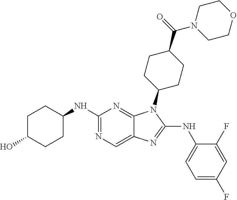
N1=C(NC2CCC(O)CC2)N=C2C(=C1)N=C(NC1=CC=C(F)C=C1F)N2C1CCC(C(=O)N2CCOCC2)CC1
